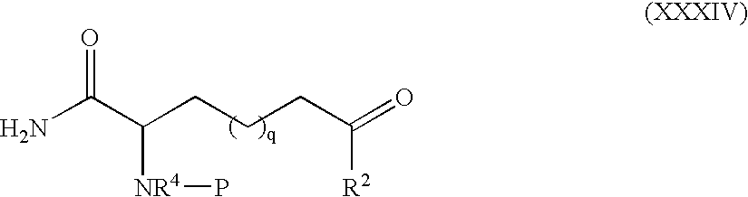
NC(C(CCCC(=O)[R2])[NR4]P)=O
